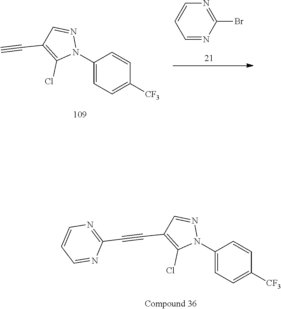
C1=CC=NC(Br)=N1.C1(N2N=CC(C#C)=C2Cl)=CC=C([CF3])C=C1.C1(N2N=CC(C#CC3=NC=CC=N3)=C2Cl)=CC=C([CF3])C=C1
